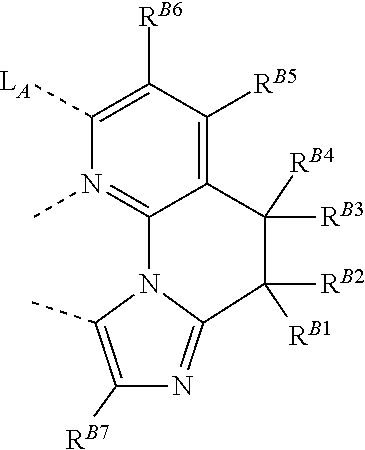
[RB1]C1([RB2])C2=NC([RB7])=C(C)N2C2=N(C)C([LA])=C([RB6])C([RB5])=C2C1([RB4])[RB3]
